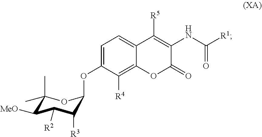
C1(C)(C)C([MeO])C([R2])C([R3])C(OC2=CC=C3C(=C2[R4])OC(=O)C(NC([R1])=O)=C3[R5])O1
